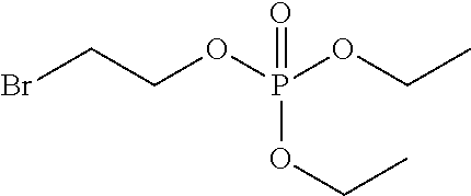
BrCCOP(OCC)(OCC)=O
